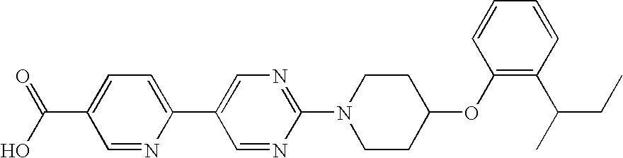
C1=NC(C2=CN=C(N3CCC(OC4=C(C(C)CC)C=CC=C4)CC3)N=C2)=CC=C1C(O)=O
